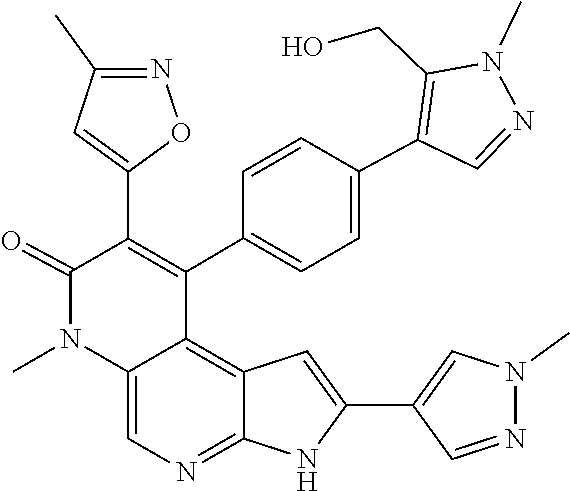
C12=C3C=C(C4=CN(C)N=C4)NC3=NC=C1N(C)C(=O)C(C1=CC(C)=NO1)=C2C1=CC=C(C2=C(CO)N(C)N=C2)C=C1
